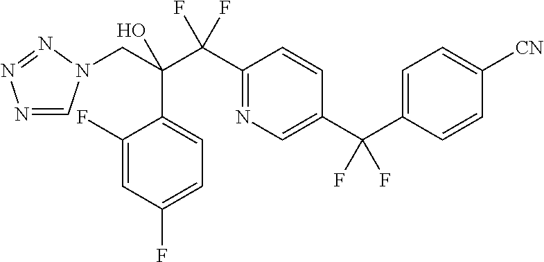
N1=CN(CC(C(C2=NC=C(C(C3=CC=C([CN])C=C3)(F)F)C=C2)(F)F)(O)C2=CC=C(F)C=C2F)N=N1
